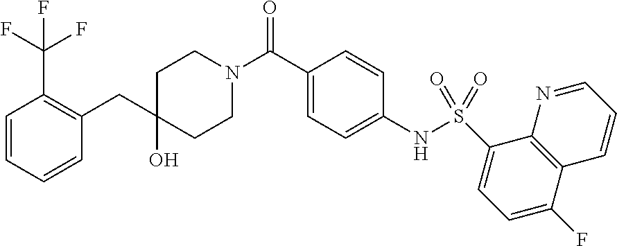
C1(C(F)(F)F)=C(CC2(O)CCN(C(=O)C3=CC=C(NS(C4=CC=C(F)C5=C4N=CC=C5)(=O)=O)C=C3)CC2)C=CC=C1
